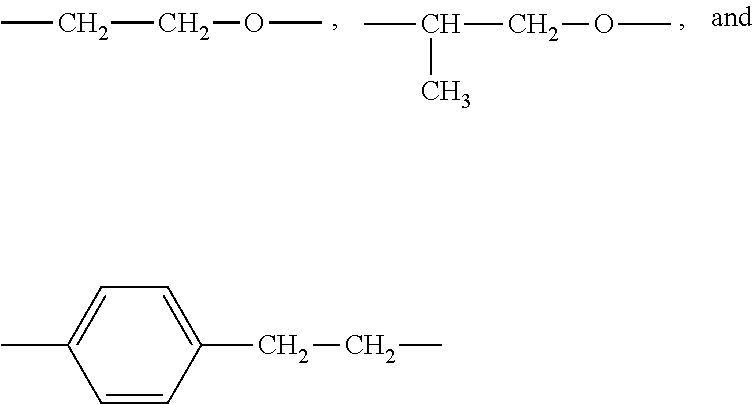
C(COC)C.C(COC)(C)C.C1=CC(CCC)=CC=C1C
